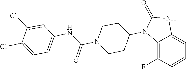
C1CN(C(NC2=CC=C(Cl)C(Cl)=C2)=O)CCC1N1C(=O)NC2=CC=CC(F)=C12
